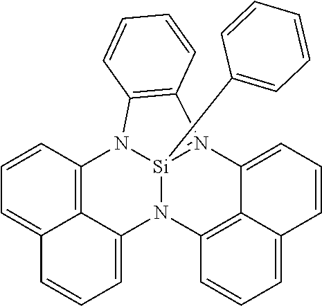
N12[Si]3(C4=CC=CC=C4)=N(C4=CC=CC5=CC=CC1=C45)C1=C(N3C3=C4C2=CC=CC4=CC=C3)C=CC=C1
